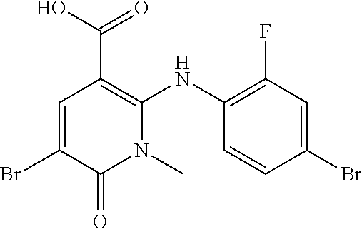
C1=CC(Br)=CC(F)=C1NC1=C(C(O)=O)C=C(Br)C(=O)N1C
